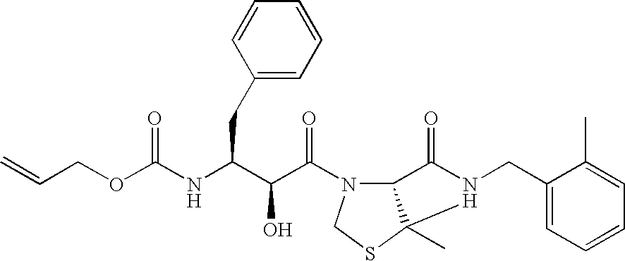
C(NC(C(C(=O)N1C2C(C)(SC1)N(CC1=CC=CC=C1C)C2=O)O)CC1=CC=CC=C1)(=O)OCC=C
